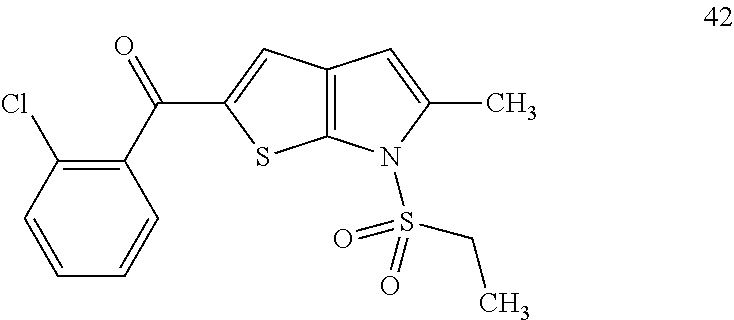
C1(C(=O)C2=CC3=C(S2)N(S(CC)(=O)=O)C(C)=C3)=C(Cl)C=CC=C1
